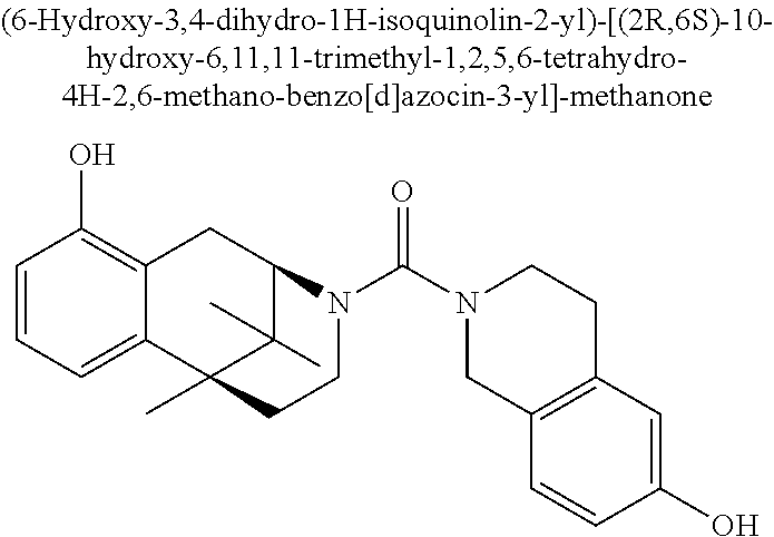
C1=CC=C2C(=C1O)CC1C(C)(C)C2(C)CCN1C(N1CC2=C(CC1)C=C(O)C=C2)=O
